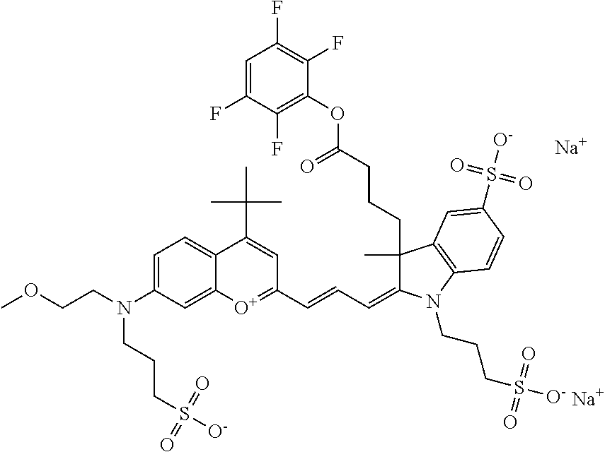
[Na].[Na].COCCN(CCCS([O-])(=O)=O)C1=CC=C2C(=C1)[O+]=C(C=CC=C1C(C)(CCCC(=O)OC3=C(F)C(F)=CC(F)=C3F)C3=C(N1CCCS([O-])(=O)=O)C=CC(S([O-])(=O)=O)=C3)C=C2C(C)(C)C
